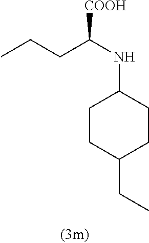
C(C)C1CCC(NC(CCC)[COOH])CC1
